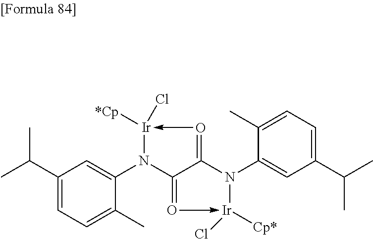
C1(C(C)C)=CC=C(C)C(N2C3=O->[Ir]([Cp*])(Cl)N(C4=CC(C(C)C)=CC=C4C)C3=O->[Ir]2([*Cp])Cl)=C1
